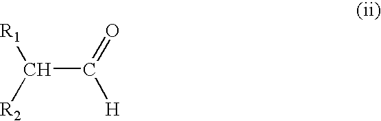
C(C(=O)[H])([R1])[R2]
